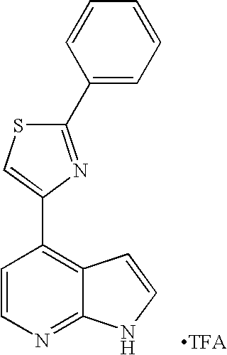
C1(C2=CC=CC=C2)=NC(C2=C3C(=NC=C2)NC=C3)=CS1.[TFA]
